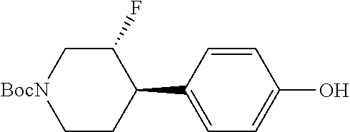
[BocN]1CC(F)C(C2=CC=C(O)C=C2)CC1
